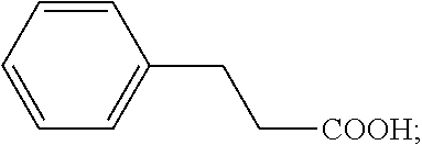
C1=CC=CC=C1CC[COOH]
